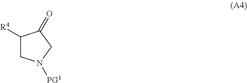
C1([R4])CN([PG1])CC1=O
